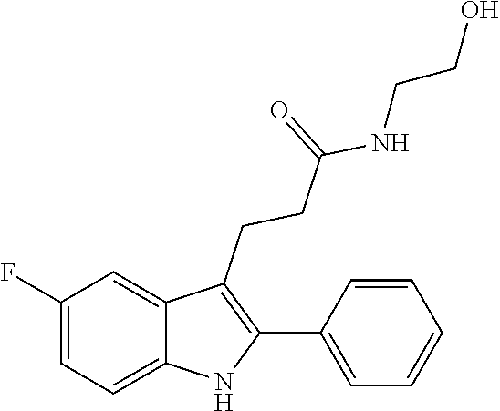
C1(F)=CC=C2C(=C1)C(CCC(=O)NCCO)=C(C1=CC=CC=C1)N2
